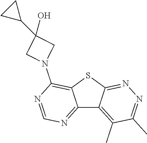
C12=NC=NC(N3CC(O)(C4CC4)C3)=C1SC1=NN=C(C)C(C)=C21
